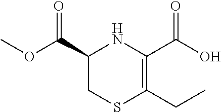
COC(C1NC(C(O)=O)=C(CC)SC1)=O
